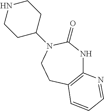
C12=C(CCN(C3CCNCC3)C(=O)N1)C=CC=N2
